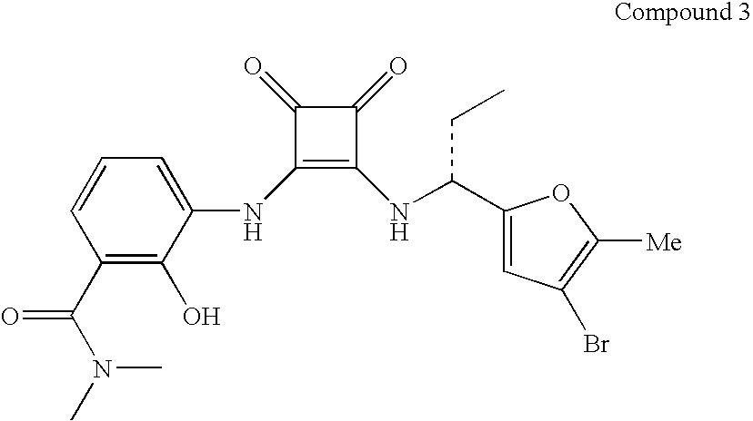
N(C1=C(NC(C2=CC(Br)=C([Me])O2)CC)C(=O)C1=O)C1=CC=CC(C(N(C)C)=O)=C1O
